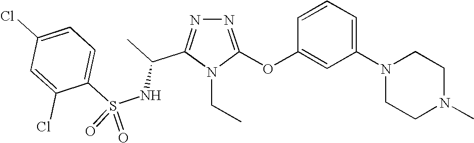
N1=C(OC2=CC(N3CCN(C)CC3)=CC=C2)N(CC)C(C(C)NS(C2=CC=C(Cl)C=C2Cl)(=O)=O)=N1
